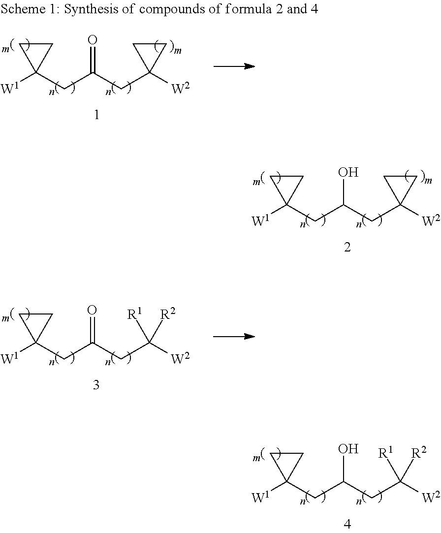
[W1]C1(CC(CC2([W2])CC2)O)CC1.[W1]C1(CC(CC([W2])([R2])[R1])O)CC1.[W1]C1(CC(CC2([W2])CC2)=O)CC1.[W1]C1(CC(CC([W2])([R2])[R1])=O)CC1
